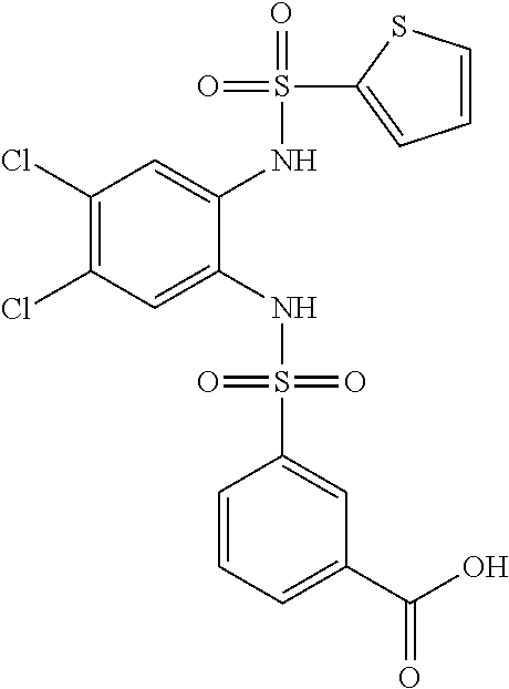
C1(Cl)=C(Cl)C=C(NS(=O)(=O)C2=CC(C(O)=O)=CC=C2)C(NS(=O)(C2=CC=CS2)=O)=C1
